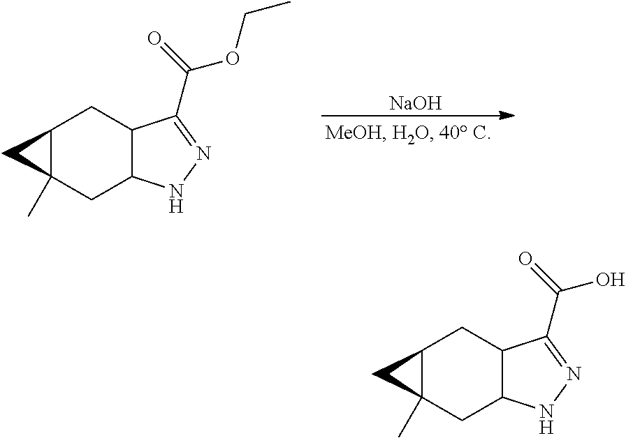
C12C(C)(CC3C(C1)C(C(=O)OCC)=NN3)C2.[NaOH].C12C(C)(CC3C(C1)C(C(=O)O)=NN3)C2
